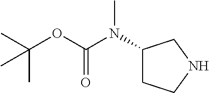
C1(N(C(OC(C)(C)C)=O)C)CCNC1
